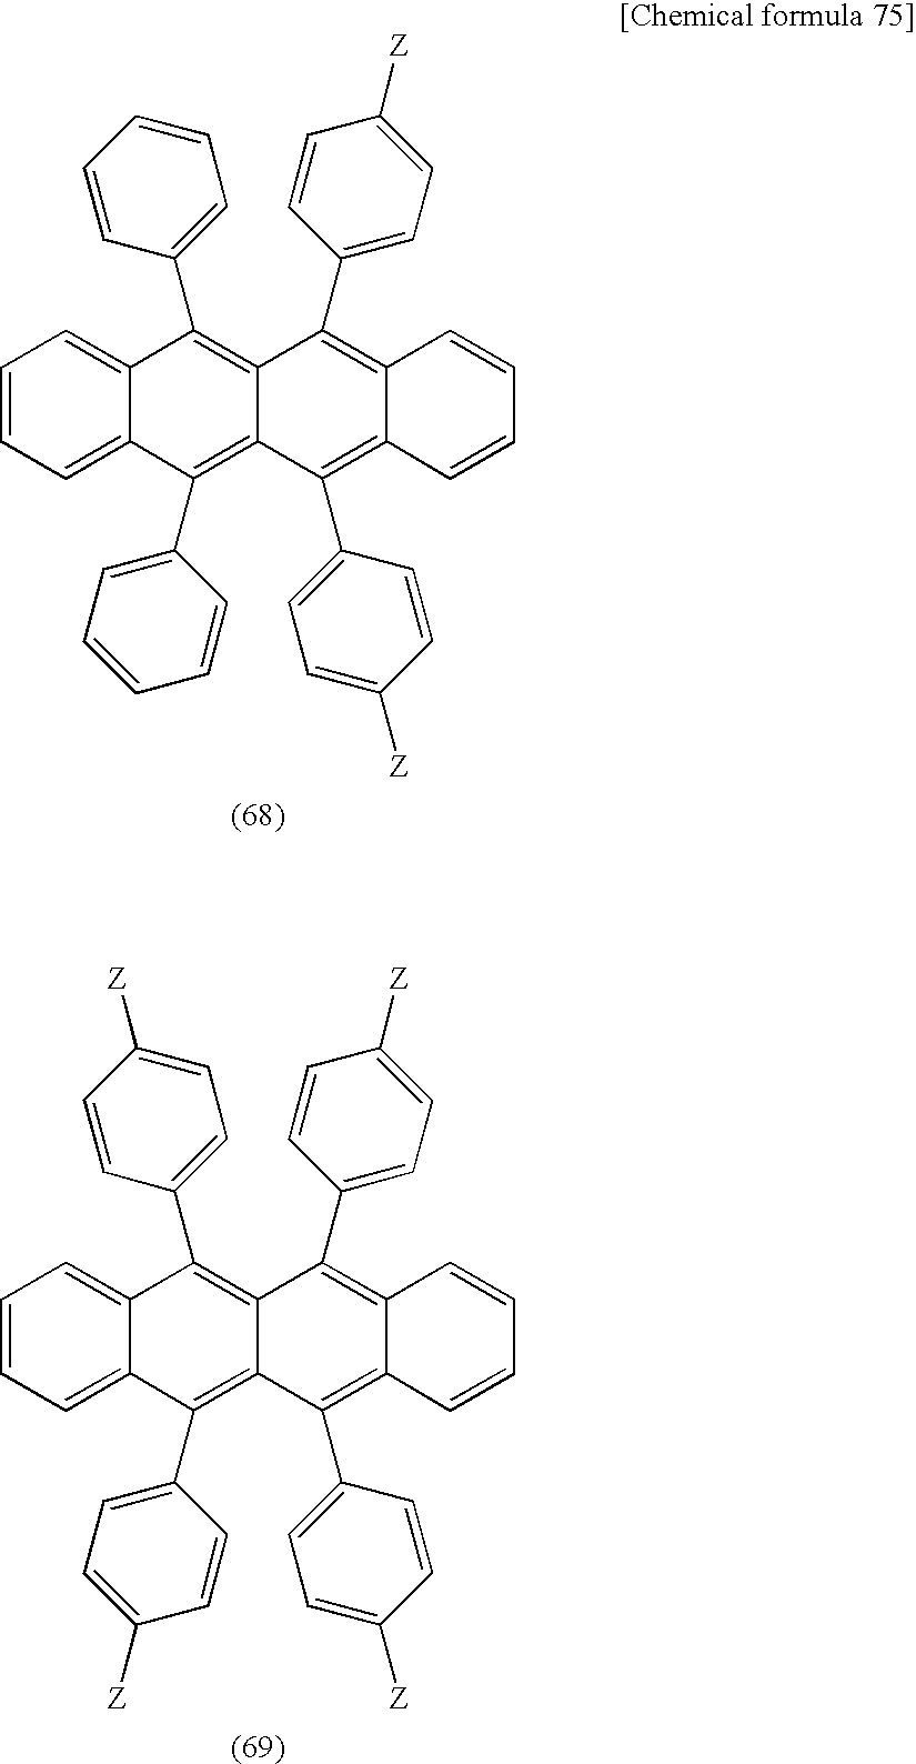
C1=CC=C2C(=C1)C(C1=CC=C([Z])C=C1)=C1C(=C2C2=CC=C([Z])C=C2)C(C2=CC=C([Z])C=C2)=C2C(=C1C1=CC=C([Z])C=C1)C=CC=C2.C1=CC=C2C(=C1)C(C1=CC=CC=C1)=C1C(=C2C2=CC=CC=C2)C(C2=CC=C([Z])C=C2)=C2C(=C1C1=CC=C([Z])C=C1)C=CC=C2
